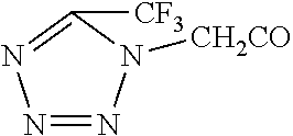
N1=NN([CH2CO])C([CF3])=N1
